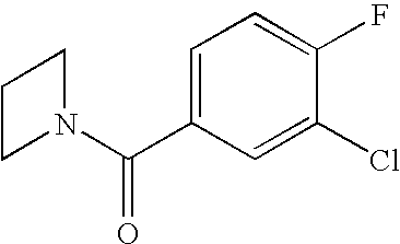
N1(C(C2=CC=C(F)C(Cl)=C2)=O)CCC1
